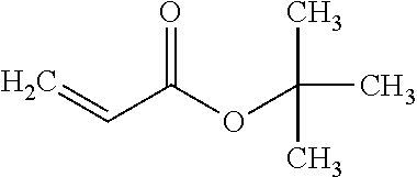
C=CC(OC(C)(C)C)=O
